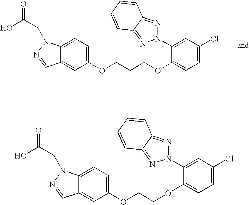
C12=CC=C(OCCCOC3=CC=C(Cl)C=C3N3N=C4C(=N3)C=CC=C4)C=C1C=NN2CC(O)=O.C12=CC=C(OCCOC3=CC=C(Cl)C=C3N3N=C4C(=N3)C=CC=C4)C=C1C=NN2CC(O)=O
